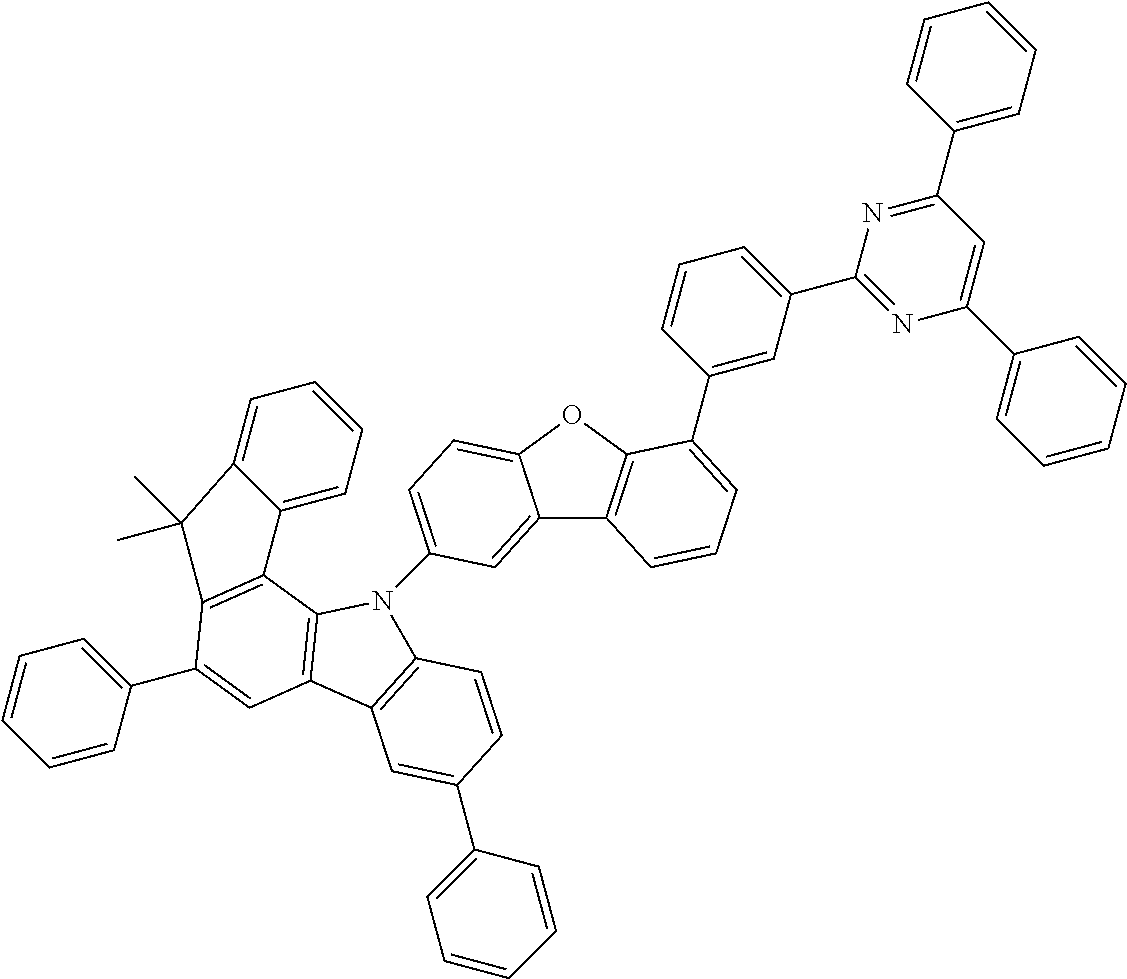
C12=CC(N3C4=C(C=C(C5=CC=CC=C5)C5=C4C4=CC=CC=C4C5(C)C)C4=C3C=CC(C3=CC=CC=C3)=C4)=CC=C1OC1=C2C=CC=C1C1=CC(C2=NC(C3=CC=CC=C3)=CC(C3=CC=CC=C3)=N2)=CC=C1
